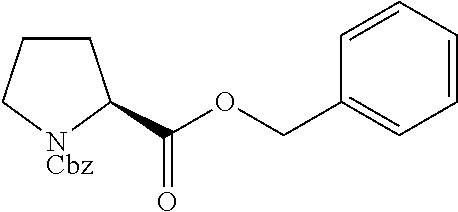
C(OC(=O)C1CCC[NCbz]1)C1=CC=CC=C1
